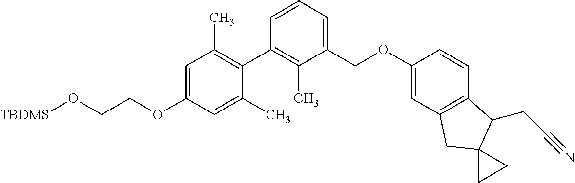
C1=C(OCCO[TBDMS])C=C(C)C(C2=C(C)C(COC3=CC4=C(C=C3)C(CC#N)C3(C4)CC3)=CC=C2)=C1C
